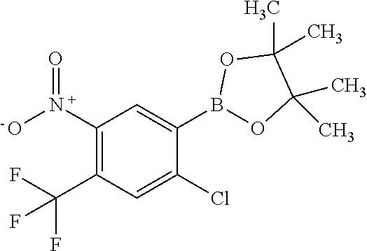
C1(Cl)=CC(C(F)(F)F)=C(N(O)=O)C=C1B1OC(C)(C)C(C)(C)O1
